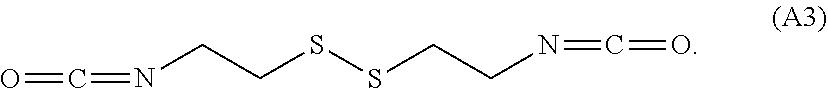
C(CSSCCN=C=O)N=C=O
